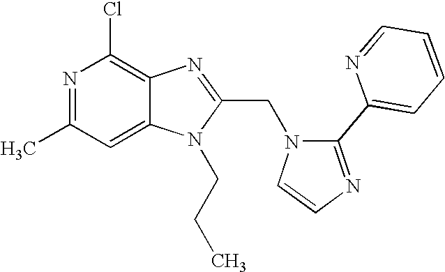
N1=C(C)C=C2C(=C1Cl)N=C(CN1C=CN=C1C1=CC=CC=N1)N2CCC
